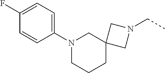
C1(F)=CC=C(N2CCCC3(C2)CN(CC)C3)C=C1
